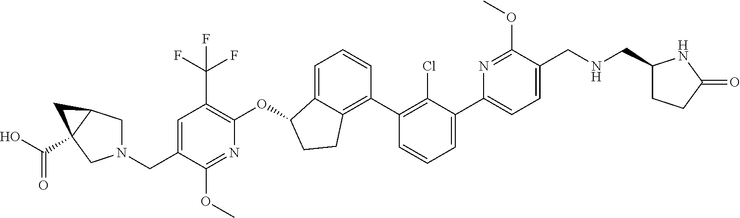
C(C1=CC(C(F)(F)F)=C(OC2C3=CC=CC(C4=C(Cl)C(C5=CC=C(CNCC6CCC(=O)N6)C(OC)=N5)=CC=C4)=C3CC2)N=C1OC)N1CC2C(C(O)=O)(C1)C2
